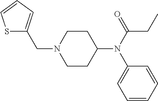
S1C(CN2CCC(N(C3=CC=CC=C3)C(CC)=O)CC2)=CC=C1
